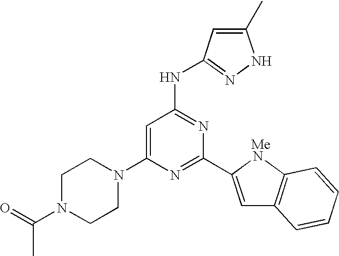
C1N(C(=O)C)CCN(C2=CC(NC3=NNC(C)=C3)=NC(C3=CC4=C(N3)C=CC=C4)=N2)C1
